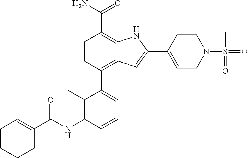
C1=CC(C2=CC=CC(NC(C3=CCCCC3)=O)=C2C)=C2C(=C1C(N)=O)NC(C1=CCN(S(=O)(C)=O)CC1)=C2
